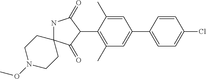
N1C2(C(=O)C(C3=C(C)C=C(C4=CC=C(Cl)C=C4)C=C3C)C1=O)CCN(OC)CC2
